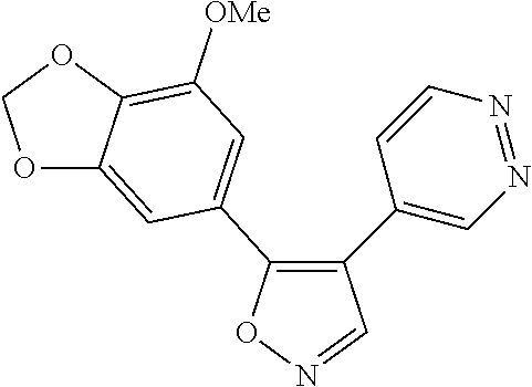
C1(C2=CN=NC=C2)=C(C2=CC([OMe])=C3C(=C2)OCO3)ON=C1
